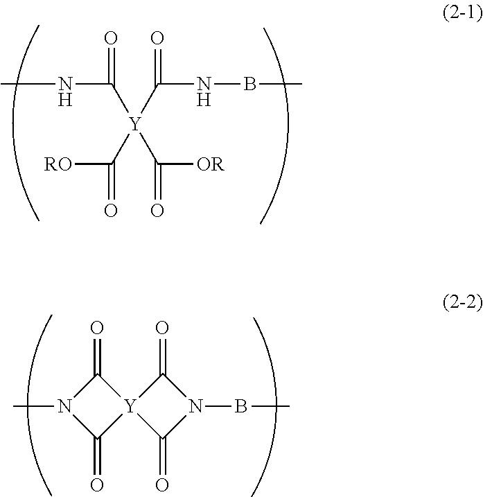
CNC(=O)[Y](C([RO])=O)(C(=O)NBC)C(=O)[OR].C1(=O)N(C)C(=O)[Y]12C(=O)N(BC)C2=O
